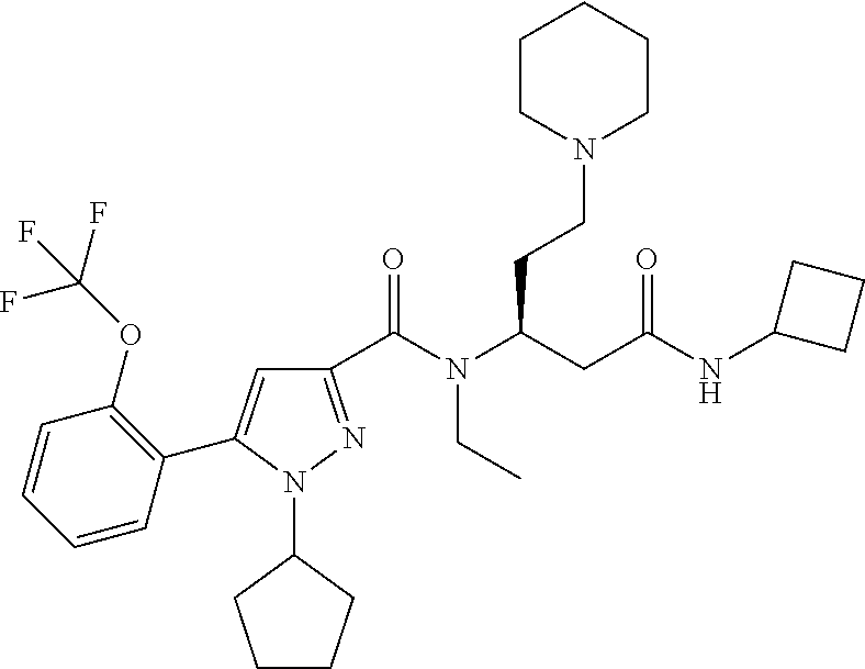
C1(C(N(C(CC(NC2CCC2)=O)CCN2CCCCC2)CC)=O)=NN(C2CCCC2)C(C2=C(OC(F)(F)F)C=CC=C2)=C1
